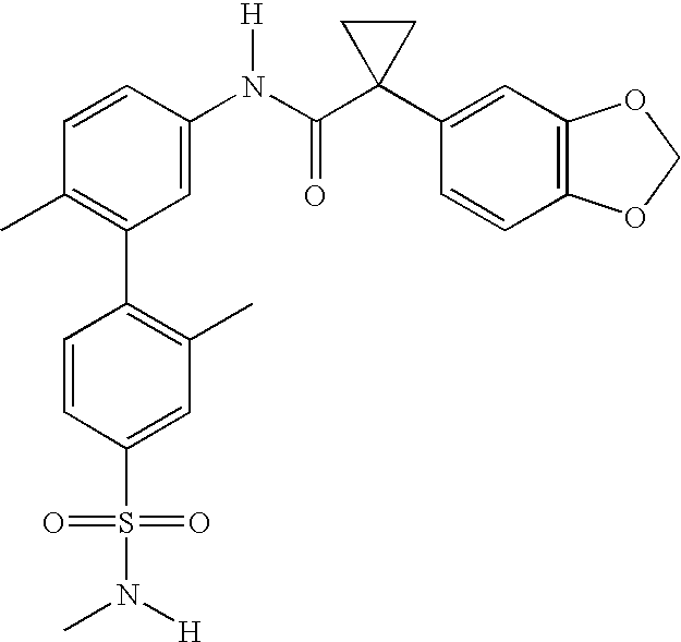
C1(N(C(C2(C3=CC4=C(C=C3)OCO4)CC2)=O)[H])=CC(C2=C(C)C=C(S(N(C)[H])(=O)=O)C=C2)=C(C)C=C1
